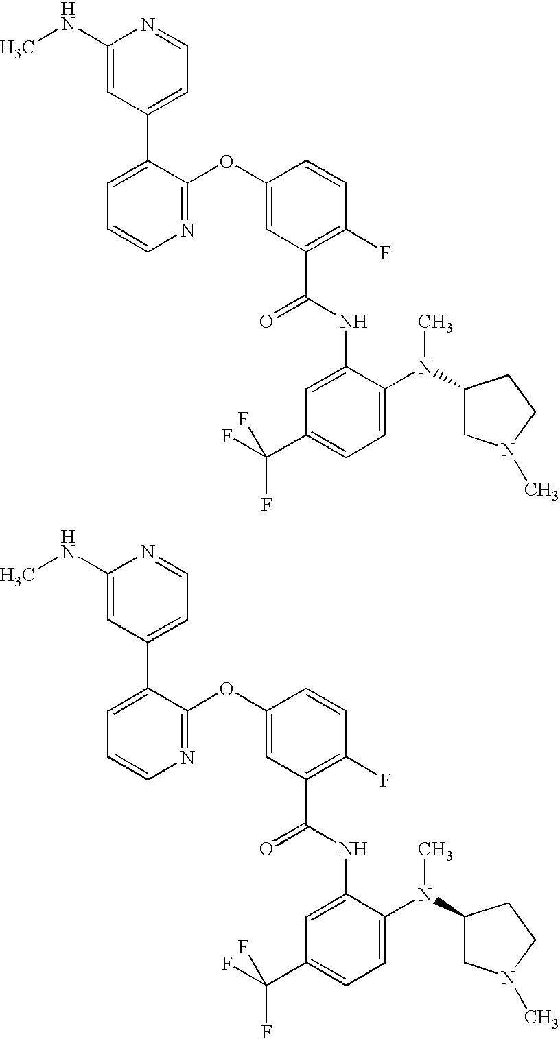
N1=C(OC2=CC(C(NC3=CC(C(F)(F)F)=CC=C3N(C3CN(C)CC3)C)=O)=C(F)C=C2)C(C2=CC=NC(NC)=C2)=CC=C1.N1=C(OC2=CC(C(NC3=CC(C(F)(F)F)=CC=C3N(C3CN(C)CC3)C)=O)=C(F)C=C2)C(C2=CC=NC(NC)=C2)=CC=C1
